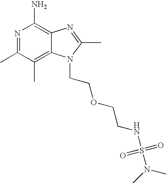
N1=C(C)C(C)=C2C(=C1N)N=C(C)N2CCOCCNS(N(C)C)(=O)=O
